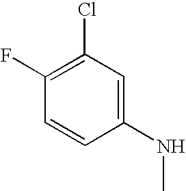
C1(F)=C(Cl)C=C(NC)C=C1
